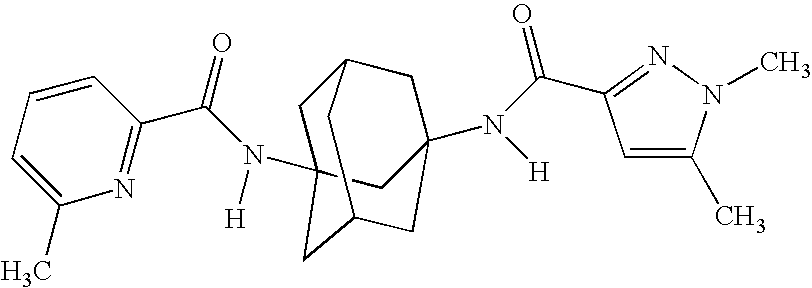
C1C2(N(C(C3=NC(C)=CC=C3)=O)[H])CC3CC(N([H])C(=O)C4=NN(C)C(C)=C4)(CC1C3)C2
